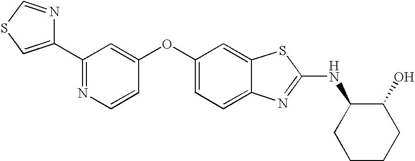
N1=C(C2=CSC=N2)C=C(OC2=CC=C3C(=C2)SC(NC2CCCCC2O)=N3)C=C1
